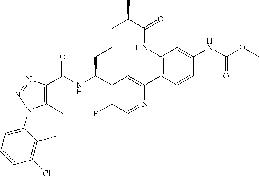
C1(C(NC2C3=C(F)C=NC(=C3)C3=C(NC(=O)C(C)CCC2)C=C(NC(OC)=O)C=C3)=O)=C(C)N(C2=CC=CC(Cl)=C2F)N=N1
